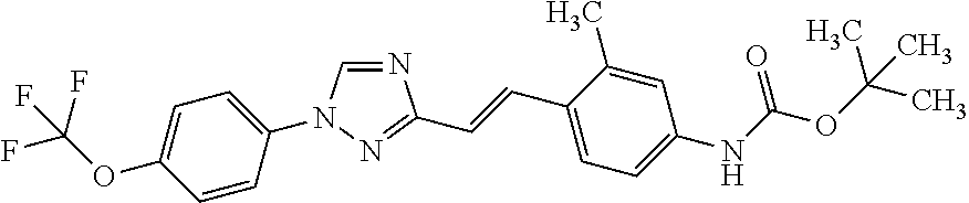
C1(N2C=NC(C=CC3=CC=C(NC(OC(C)(C)C)=O)C=C3C)=N2)=CC=C(OC(F)(F)F)C=C1
